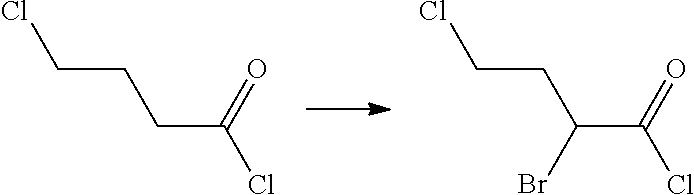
ClCCCC(Cl)=O.ClCCC(C(Cl)=O)Br
